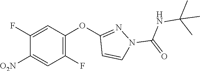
C1(OC2=C(F)C=C([O2N])C(F)=C2)=NN(C(=O)NC(C)(C)C)C=C1
